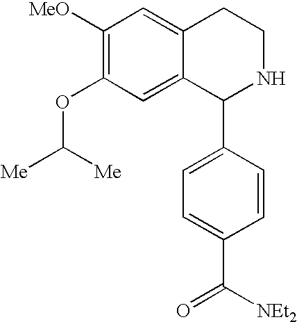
C1([MeO])=C(OC([Me])[Me])C=C2C(=C1)CCNC2C1=CC=C(C([NEt2])=O)C=C1
